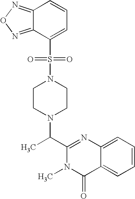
C1(C(N2CCN(S(=O)(=O)C3=CC=CC4=NON=C34)CC2)C)=NC2=CC=CC=C2C(=O)N1C
